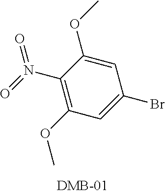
C1(N(=O)=O)=C(OC)C=C(Br)C=C1OC
